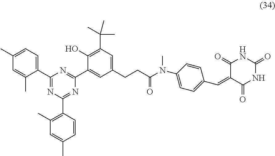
C1(C)=CC=C(C2=NC(C3=C(C)C=C(C)C=C3)=NC(C3=CC(CCC(N(C4=CC=C(C=C5C(=O)NC(=O)NC5=O)C=C4)C)=O)=CC(C(C)(C)C)=C3O)=N2)C(C)=C1
